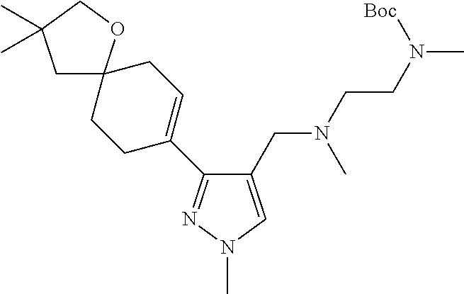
C1(C2=CCC3(CC2)CC(C)(C)CO3)=NN(C)C=C1CN(CCN(C)[Boc])C
